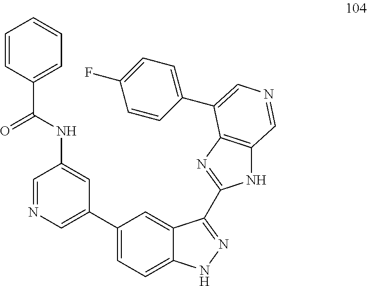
C1=NC=C(C2=CC=C3C(=C2)C(C2=NC4=C(N2)C=NC=C4C2=CC=C(F)C=C2)=NN3)C=C1NC(C1=CC=CC=C1)=O
